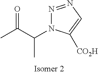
CC(C(N1C([CO2H])=CN=N1)C)=O
